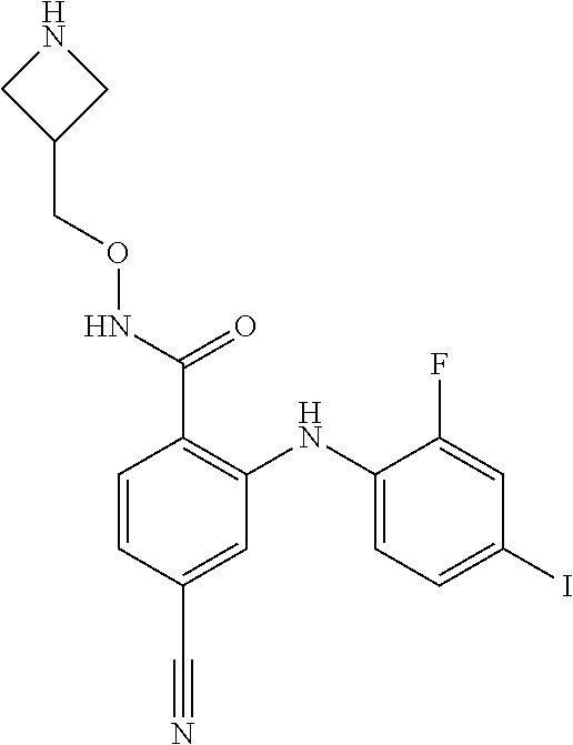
C1(CONC(C2=C(NC3=CC=C(I)C=C3F)C=C(C#N)C=C2)=O)CNC1
